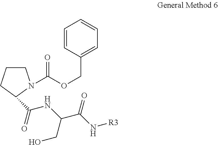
C1=CC(COC(=O)N2CCCC2C(=O)NC(CO)C(=O)N[R3])=CC=C1
